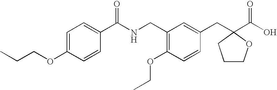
C1=C(OCCC)C=CC(C(NCC2=C(OCC)C=CC(CC3(C(=O)O)OCCC3)=C2)=O)=C1
